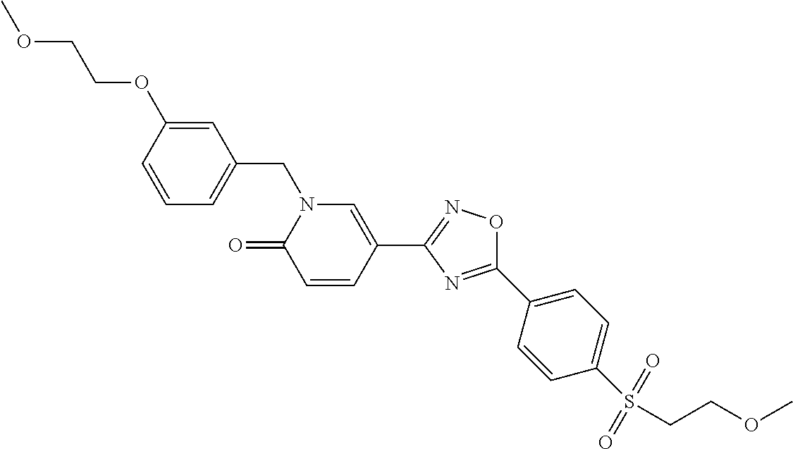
C1=CC(OCCOC)=CC(CN2C(=O)C=CC(C3=NOC(C4=CC=C(S(CCOC)(=O)=O)C=C4)=N3)=C2)=C1
